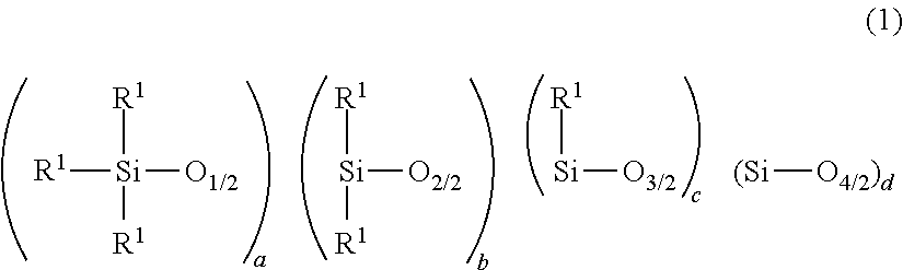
[R1][Si]([R1])([O1/2])[R1].[Si]([R1])([O2/2])[R1].[Si]([R1])[O3/2].[(Si][O4/2)d]
